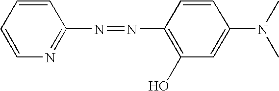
C1=CN=C(N=NC2=C(O)C=C(N(C)C)C=C2)C=C1
